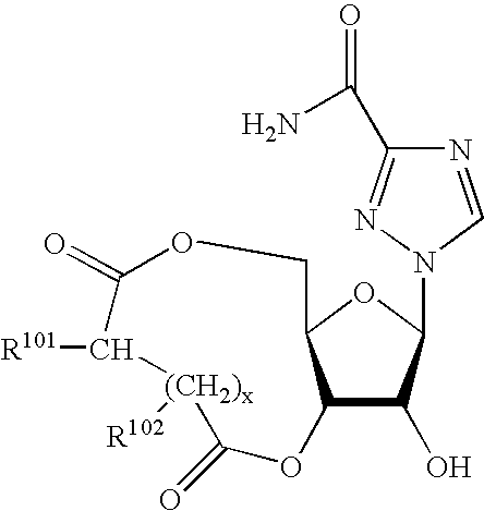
C12C(O)C(N3N=C(C(N)=O)N=C3)OC1COC(=O)C([R101])[(CH2)x]([R102])C(=O)O2
